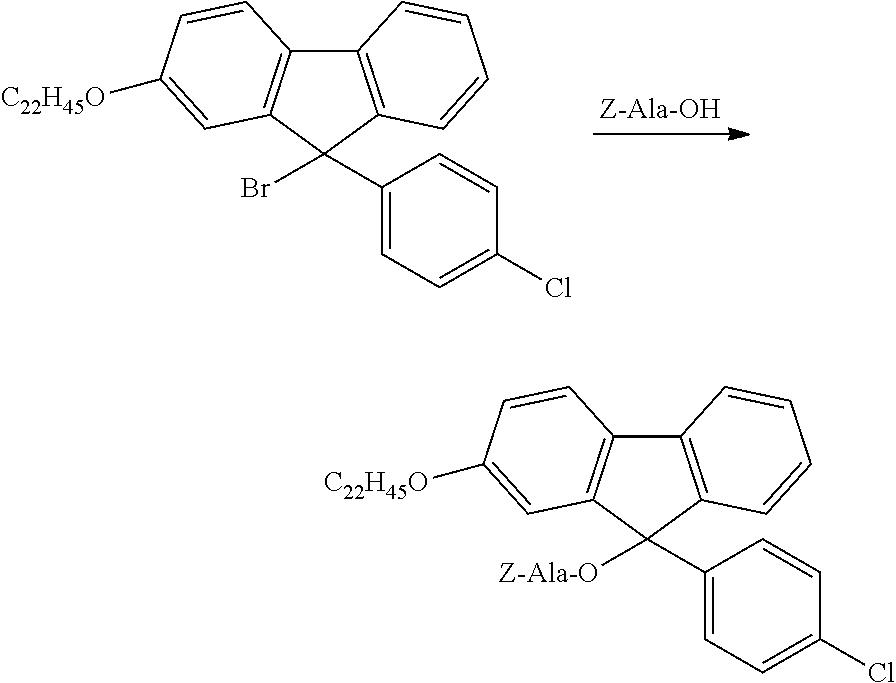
C12=C(C(Br)(C3=CC=C(Cl)C=C3)C3=C1C=CC([C22H45O])=C3)C=CC=C2.C12=C(C([Z-Ala-O])(C3=CC=C(Cl)C=C3)C3=C1C=CC([C22H45O])=C3)C=CC=C2
